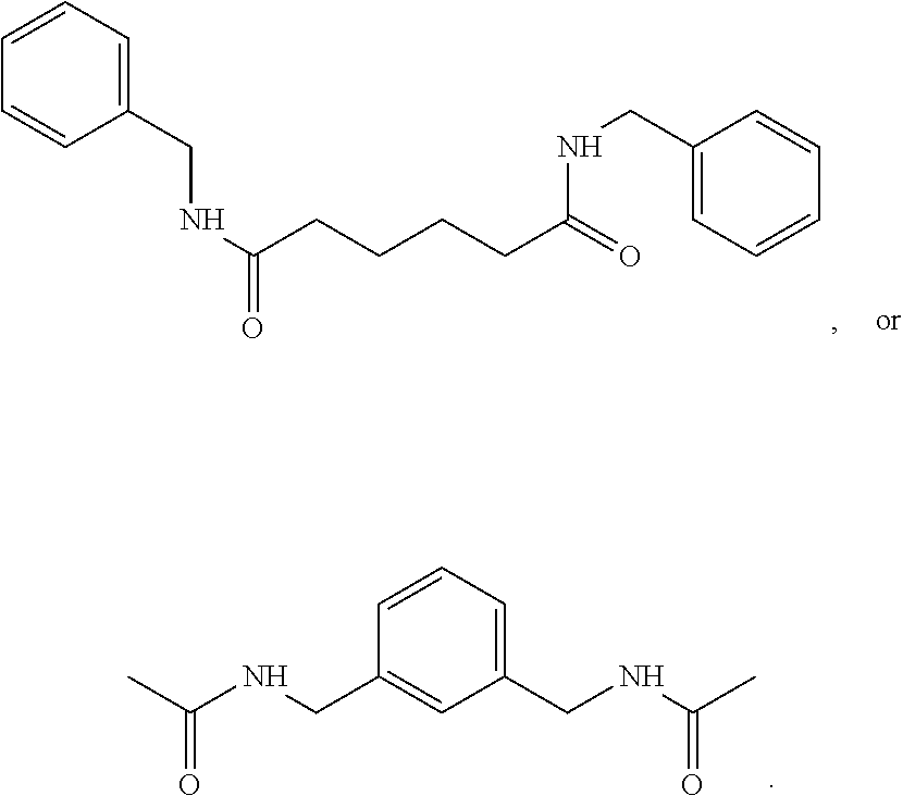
C1(CNC(=O)CCCCC(=O)NCC2=CC=CC=C2)=CC=CC=C1.C1(CNC(C)=O)=CC=CC(CNC(C)=O)=C1
